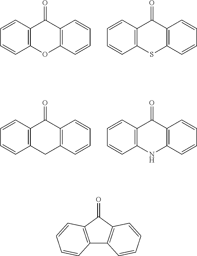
C1=CC2=C(C=C1)OC1=C(C2=O)C=CC=C1.C1=CC2=C(C=C1)SC1=C(C2=O)C=CC=C1.C1=CC2=C(C=C1)CC1=C(C2=O)C=CC=C1.C1=CC2=C(C=C1)NC1=C(C2=O)C=CC=C1.C12=C(C(=O)C3=C1C=CC=C3)C=CC=C2
